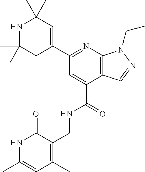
C(C1=CC(C2=CC(C)(C)NC(C)(C)C2)=NC2=C1C=NN2CC)(=O)NCC1=C(C)C=C(C)NC1=O
